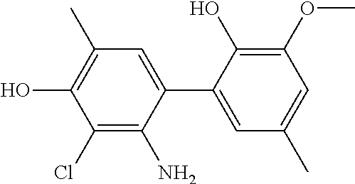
C1(Cl)=C(N)C(C2=CC(C)=CC(OC)=C2O)=CC(C)=C1O
